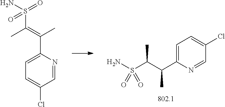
C1=C(C(C(S(N)(=O)=O)C)C)N=CC(Cl)=C1.C1=NC(C(=C(C)S(N)(=O)=O)C)=CC=C1Cl
